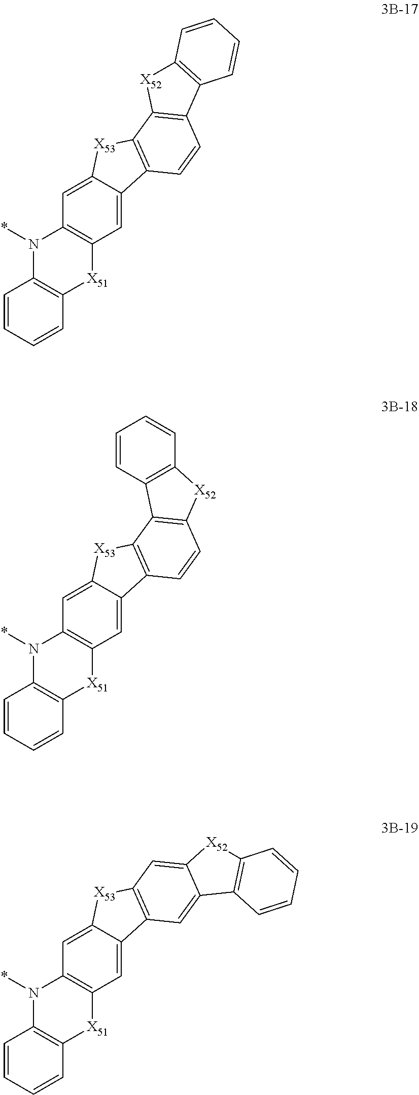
C12=C([X51]C3=C(N1*)C=CC=C3)C=C1C(=C2)[X53]C2=C1C=CC1=C2[X52]C2=C1C=CC=C2.C12=C([X51]C3=C(N1*)C=CC=C3)C=C1C(=C2)[X53]C2=C1C=CC1=C2C2=C([X52]1)C=CC=C2.C12=C([X51]C3=C(N1*)C=CC=C3)C=C1C(=C2)[X53]C2=C1C=C1C(=C2)[X52]C2=C1C=CC=C2
